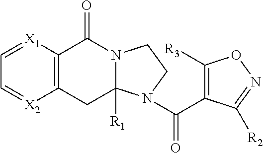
C12=C([X1]=CC=[X2]1)C(=O)N1C([R1])(C2)N(C(C2=C([R3])ON=C2[R2])=O)CC1
